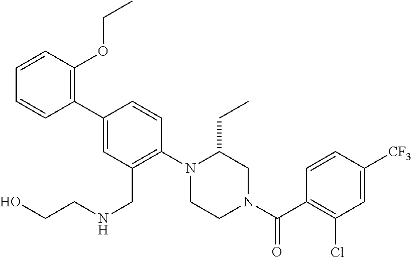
C1(C2=CC(CNCCO)=C(N3CCN(C(C4=C(Cl)C=C([CF3])C=C4)=O)CC3CC)C=C2)=C(OCC)C=CC=C1
